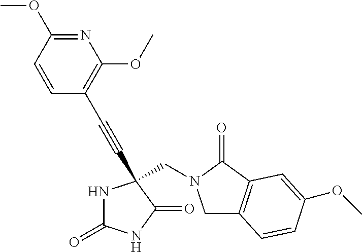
N1C(=O)NC(=O)C1(C#CC1=C(OC)N=C(OC)C=C1)CN1CC2=C(C1=O)C=C(OC)C=C2
